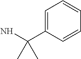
C1=C(C(N)(C)C)C=CC=C1
